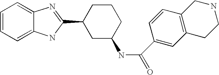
C1=CC=C2C(=C1)N=C(C1CC(NC(=O)C3=CC4=C(C=C3)CNCC4)CCC1)N2
